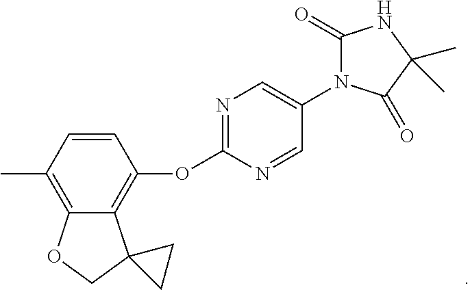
O(C1=NC=C(N2C(=O)NC(C)(C)C2=O)C=N1)C1=C2C(=C(C)C=C1)OCC21CC1
